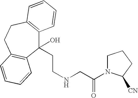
C1(CCNCC(=O)N2CCCC2[CN])(O)C2=C(CCC3=C1C=CC=C3)C=CC=C2
